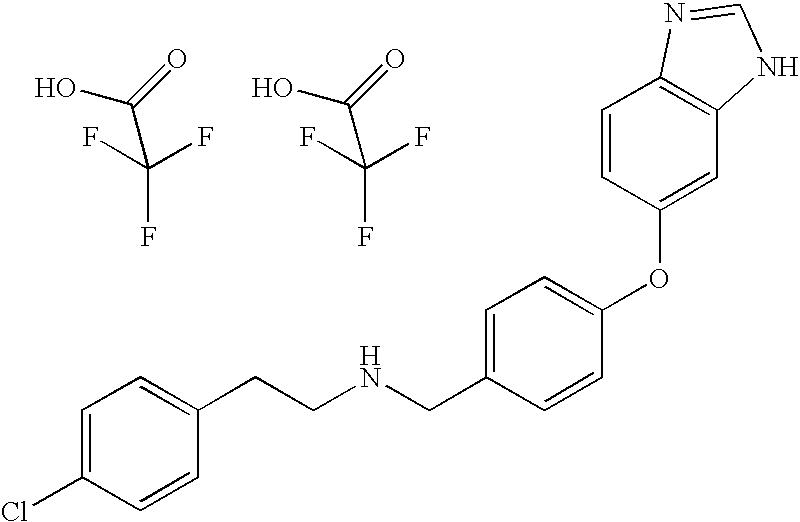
C(F)(F)(F)C(=O)O.N(CC1=CC=C(OC2=CC3=C(C=C2)N=CN3)C=C1)CCC1=CC=C(Cl)C=C1.C(F)(F)(F)C(=O)O
